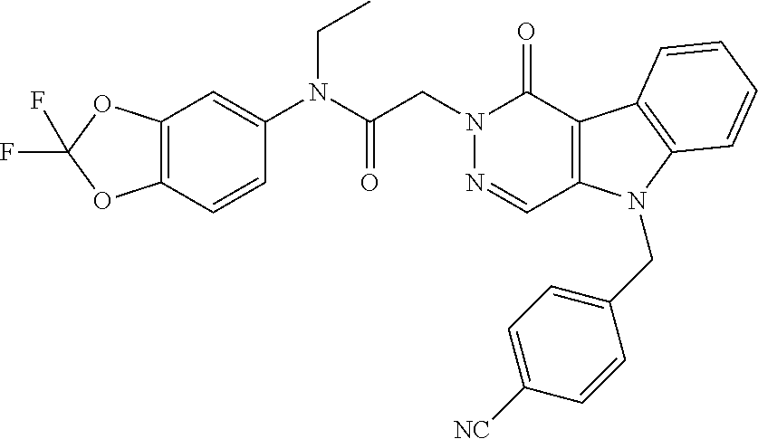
C12=C(OC(F)(F)O1)C=C(N(C(CN1N=CC3=C(C1=O)C1=C(N3CC3=CC=C([NC])C=C3)C=CC=C1)=O)CC)C=C2
